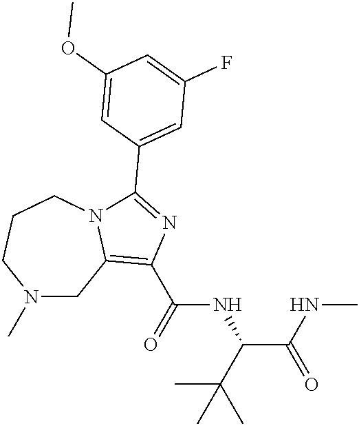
N1(C)CC2=C(C(=O)NC(C(NC)=O)C(C)(C)C)N=C(C3=CC(F)=CC(OC)=C3)N2CCC1
